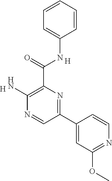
C1=CC=CC=C1NC(C1=C(N)N=CC(C2=CC(OC)=NC=C2)=N1)=O.[H].[H]
